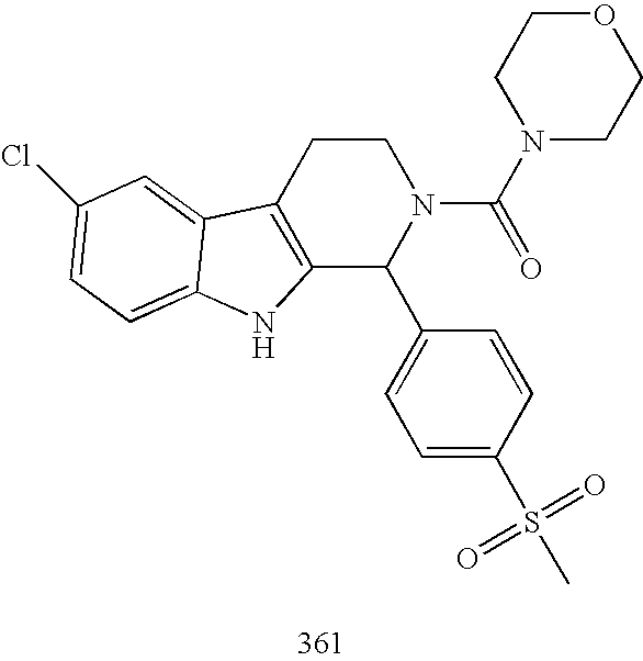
C12=C(CCN(C(N3CCOCC3)=O)C1C1=CC=C(S(C)(=O)=O)C=C1)C1=CC(Cl)=CC=C1N2
